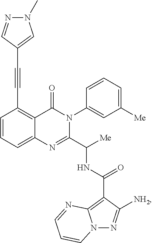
C1=CC=C2C(=C1C#CC1=CN(C)N=C1)C(=O)N(C1=CC([Me])=CC=C1)C(C([Me])NC(=O)C1=C3N(N=C1[NH2])C=CC=N3)=N2
